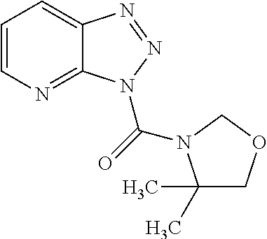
C1=CN=C2C(=C1)N=NN2C(=O)N1C(C)(C)COC1
